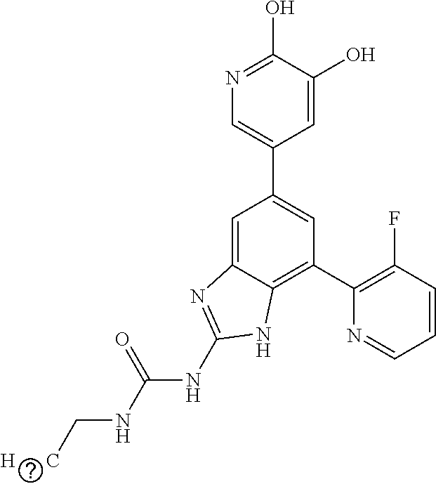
C1=C(O)C(O)=NC=C1C1=CC(C2=C(F)C=CC=N2)=C2C(=C1)N=C(NC(NC[H      C])=O)N2
